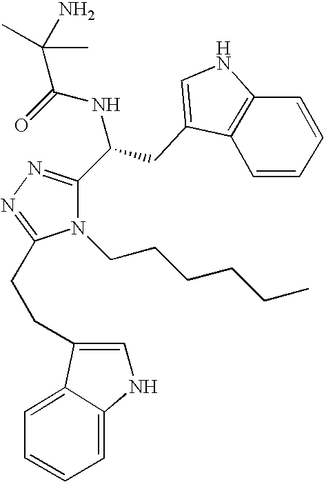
O=C(NC(C1=NN=C(CCC2=CNC3=CC=CC=C32)N1CCCCCC)CC1=CNC2=C1C=CC=C2)C(C)(N)C
